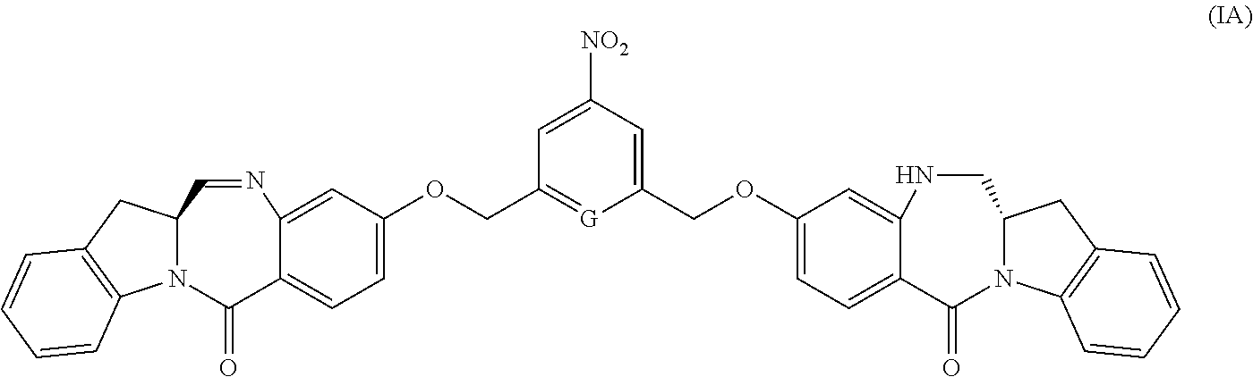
C1(COC2=CC=C3C(=C2)NCC2N(C3=O)C3=C(C2)C=CC=C3)=CC([NO2])=CC(COC2=CC=C3C(=C2)N=CC2N(C3=O)C3=C(C2)C=CC=C3)=[G]1
